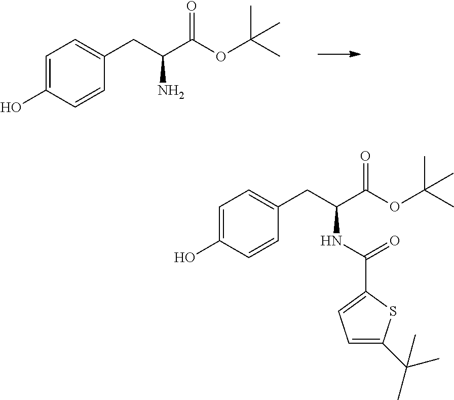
C1=CC(O)=CC=C1CC(C(OC(C)(C)C)=O)N.C1=CC(O)=CC=C1CC(C(OC(C)(C)C)=O)NC(=O)C1=CC=C(C(C)(C)C)S1
